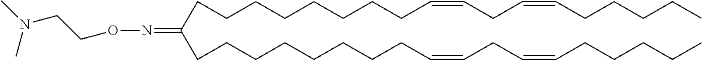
C(CCCCCCC=CCC=CCCCCC)CC(=NOCCN(C)C)CCCCCCCCC=CCC=CCCCCC
